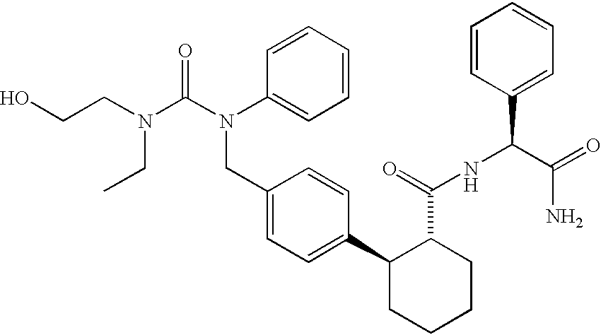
OCCN(CC)C(N(CC1=CC=C(C2CCCCC2C(NC(C2=CC=CC=C2)C(N)=O)=O)C=C1)C1=CC=CC=C1)=O
